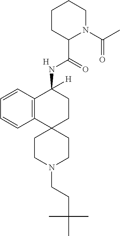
C12=C(C=CC=C1)C(NC(C1N(C(=O)C)CCCC1)=O)([H])CCC21CCN(CCC(C)(C)C)CC1.[H]
